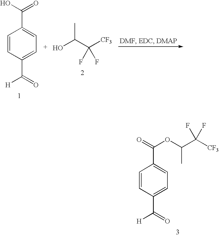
C1=CC(C([H])=O)=CC=C1C(O)=O.OC(C([CF3])(F)F)C.C1=CC(C([H])=O)=CC=C1C(=O)OC(C([CF3])(F)F)C
